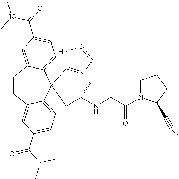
C1N(C(CNC(CC2(C3=NN=NN3)C3=CC=C(C(N(C)C)=O)C=C3CCC3=CC(C(=O)N(C)C)=CC=C32)C)=O)C(C#N)CC1
